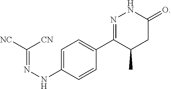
C(=NNC1=CC=C(C2=NNC(=O)CC2C)C=C1)([NC])[CN]
